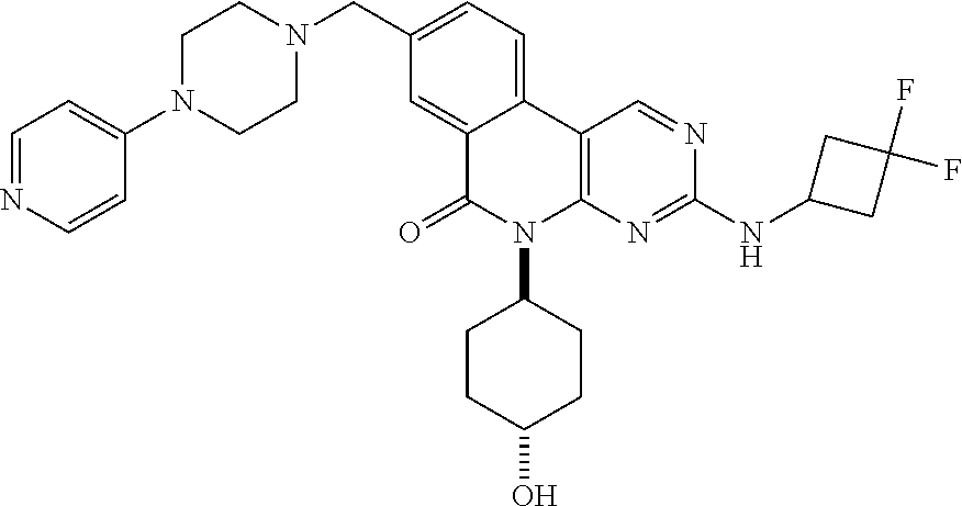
C1N(C2=CC=NC=C2)CCN(CC2=CC=C3C(=C2)C(=O)N(C2CCC(O)CC2)C2=C3C=NC(NC3CC(F)(F)C3)=N2)C1
